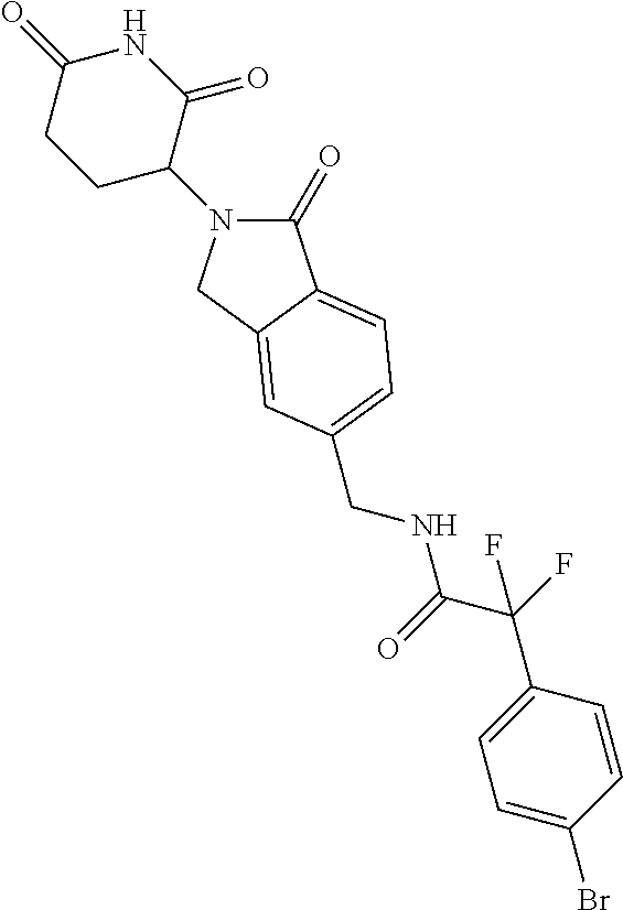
C1(=O)N(C2C(=O)NC(=O)CC2)CC2=CC(CNC(C(F)(C3=CC=C(Br)C=C3)F)=O)=CC=C12
